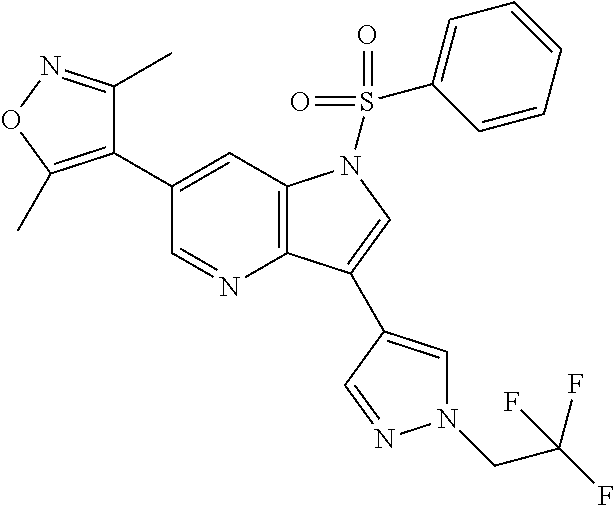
C1(C2=C(C)ON=C2C)=CC2=C(N=C1)C(C1=CN(CC(F)(F)F)N=C1)=CN2S(=O)(=O)C1=CC=CC=C1
